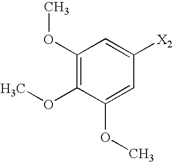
C1(OC)=C(OC)C(OC)=CC([X2])=C1
